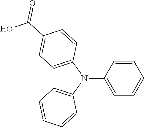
C12=C(N(C3=CC=CC=C3)C3=C1C=CC=C3)C=CC(C(O)=O)=C2
